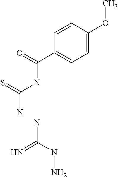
C1=CC(OC)=CC=C1C(=O)NC(N)=S.NC(NN)=N
